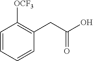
C1=CC=CC(CC(O)=O)=C1[OCF3]
